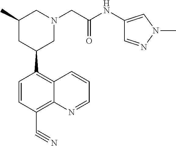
C1(C2CN(CC(NC3=CN(C)N=C3)=O)CC(C)C2)=C2C(=C(C#N)C=C1)N=CC=C2
